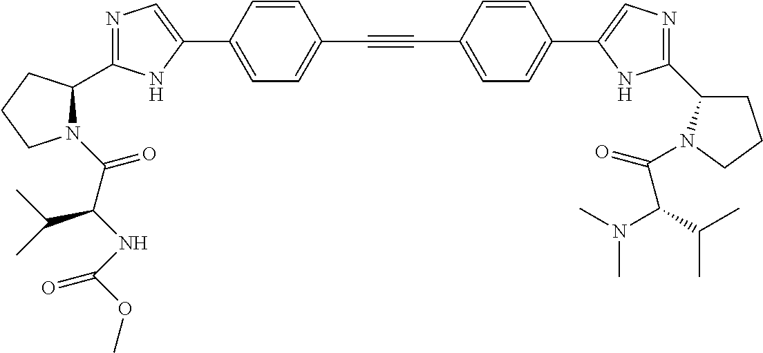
N1=C(C2N(C(C(NC(OC)=O)C(C)C)=O)CCC2)NC(C2=CC=C(C#CC3=CC=C(C4=CN=C(C5CCCN5C(=O)C(C(C)C)N(C)C)N4)C=C3)C=C2)=C1
